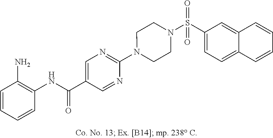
C1=C(C(NC2=C(N)C=CC=C2)=O)C=NC(N2CCN(S(C3=CC=C4C(=C3)C=CC=C4)(=O)=O)CC2)=N1
